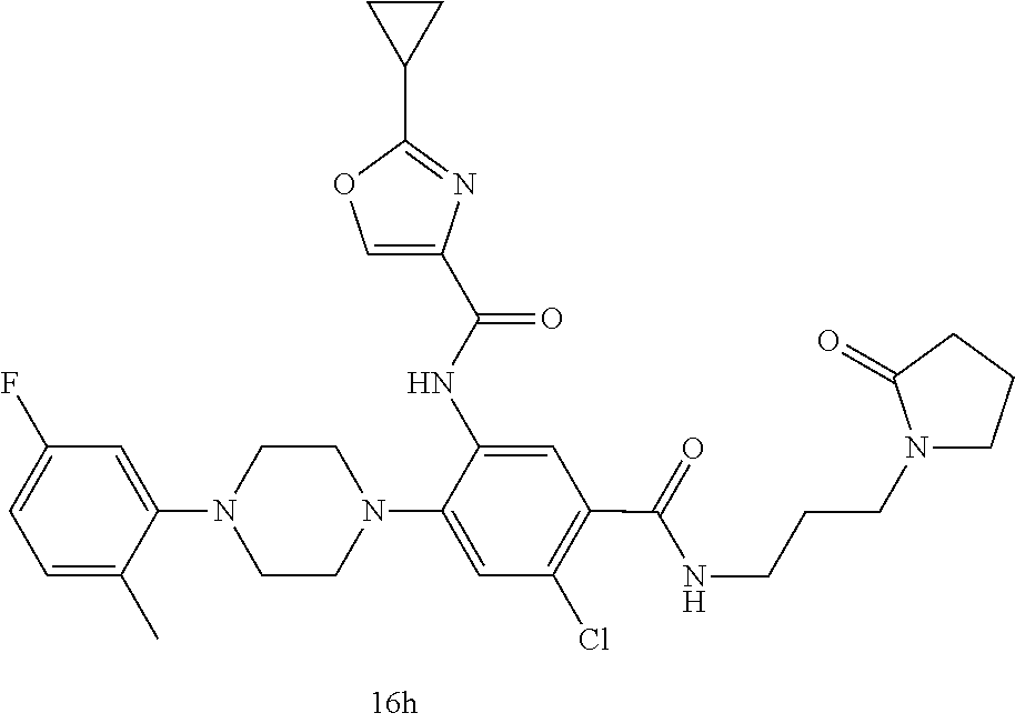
C1(N2CCN(C3=CC(Cl)=C(C(=O)NCCCN4CCCC4=O)C=C3NC(C3=COC(C4CC4)=N3)=O)CC2)=CC(F)=CC=C1C
